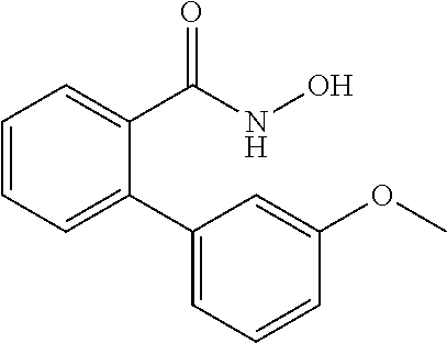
C1=CC=C(C2=CC=CC(OC)=C2)C(C(NO)=O)=C1
